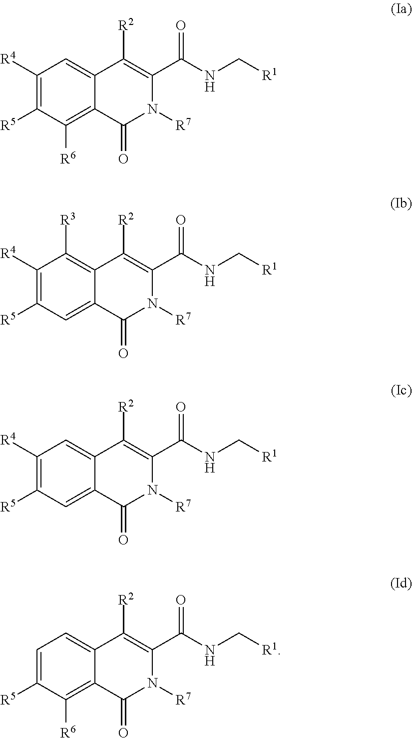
C1([R4])=C([R5])C([R6])=C2C(=C1)C([R2])=C(C(NC[R1])=O)N([R7])C2=O.C1([R4])=C([R5])C=C2C(=C1[R3])C([R2])=C(C(NC[R1])=O)N([R7])C2=O.C1([R4])=C([R5])C=C2C(=C1)C([R2])=C(C(NC[R1])=O)N([R7])C2=O.C1=C([R5])C([R6])=C2C(=C1)C([R2])=C(C(NC[R1])=O)N([R7])C2=O
